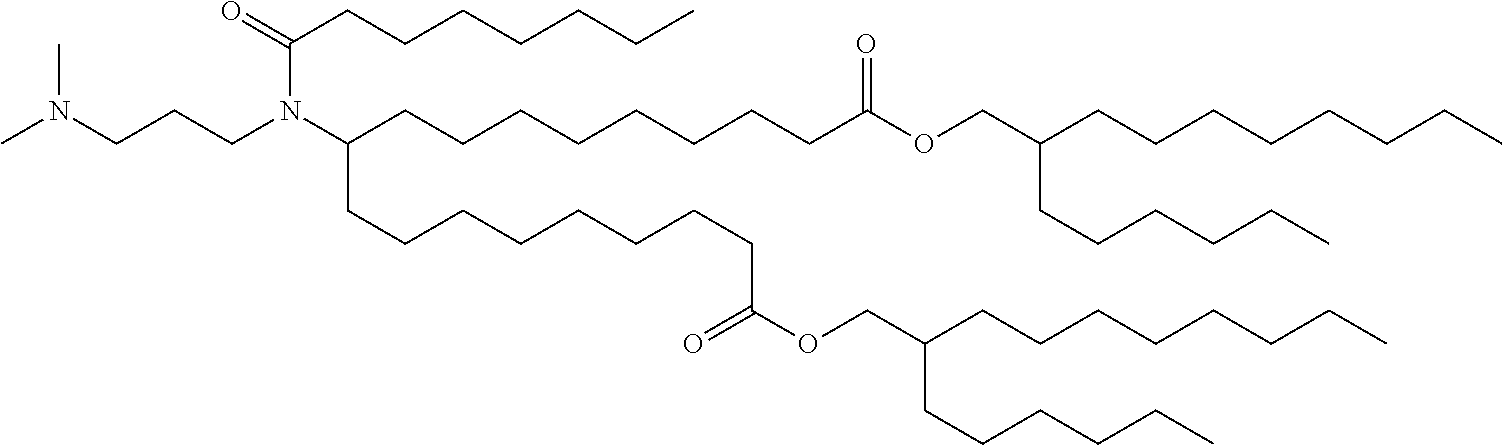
CN(CCCN(C(CCCCCCCCC(OCC(CCCCCCCC)CCCCCC)=O)CCCCCCCCC(OCC(CCCCCCCC)CCCCCC)=O)C(=O)CCCCCCC)C
